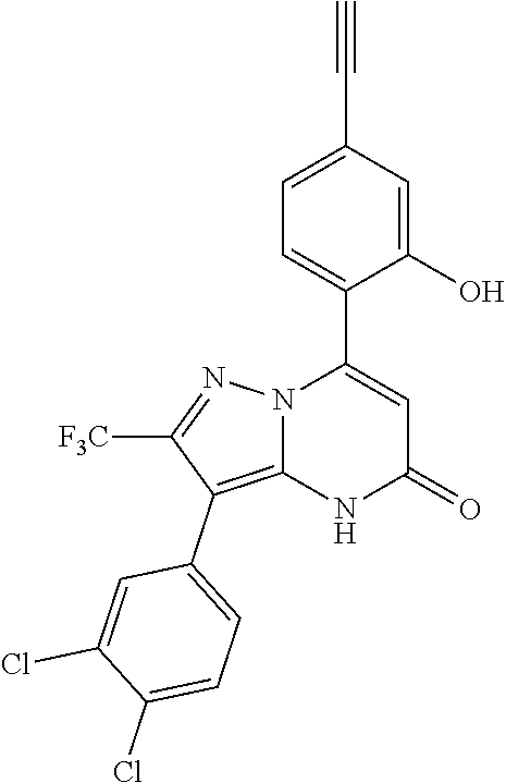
C1(O)=CC(C#C)=CC=C1C1=CC(=O)NC2=C(C3=CC=C(Cl)C(Cl)=C3)C([F3C])=NN12
